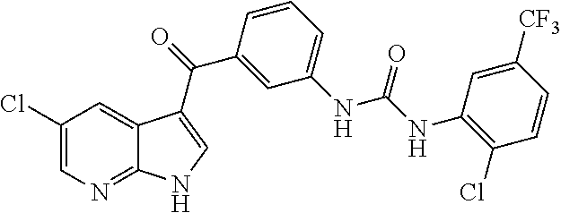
C1(Cl)=CN=C2C(=C1)C(C(C1=CC(NC(=O)NC3=C(Cl)C=CC([CF3])=C3)=CC=C1)=O)=CN2
